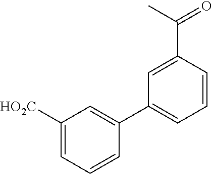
C1([HO2C])=CC=CC(C2=CC=CC(C(=O)C)=C2)=C1
